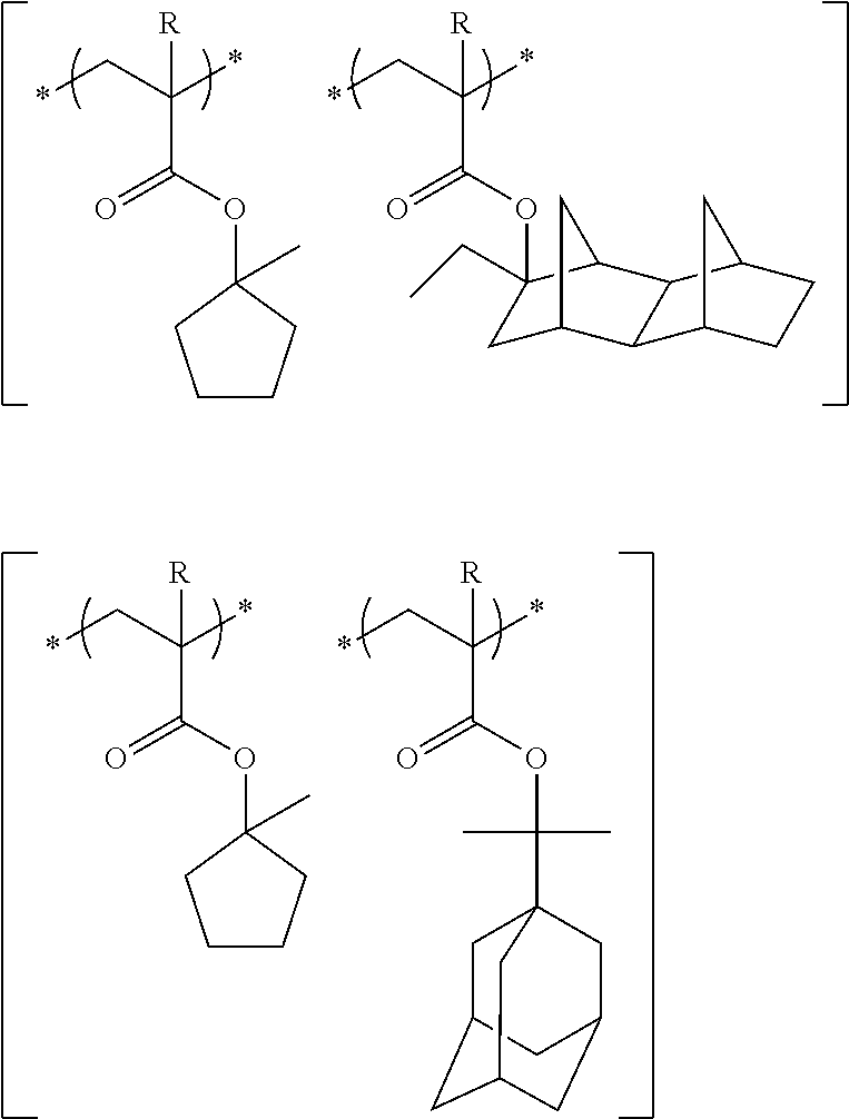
*CC(*)([R])C(=O)OC1(C)CCCC1.*CC(*)([R])C(=O)OC1(CC)CC2CC1C1C2C2CCC1C2.*CC(*)([R])C(=O)OC(C)(C)C12CC3CC(CC(C3)C1)C2.*CC(*)([R])C(=O)OC1(C)CCCC1
